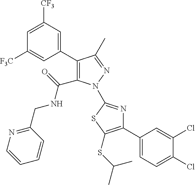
C1(C2=C(C(NCC3=NC=CC=C3)=O)N(C3=NC(C4=CC=C(Cl)C(Cl)=C4)=C(SC(C)C)S3)N=C2C)=CC([CF3])=CC([F3C])=C1
